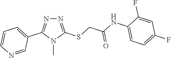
N1=C(SCC(NC2=CC=C(F)C=C2F)=O)N(C)C(C2=CC=CN=C2)=N1
